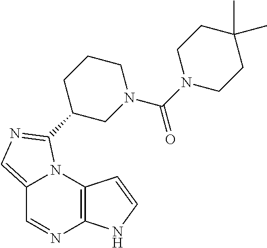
C12=CN=C(C3CN(C(=O)N4CCC(C)(C)CC4)CCC3)N1C1=C(N=C2)NC=C1
